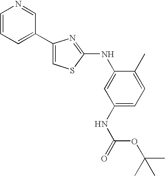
C1=CC=C(C2=CSC(NC3=CC(NC(OC(C)(C)C)=O)=CC=C3C)=N2)C=N1
